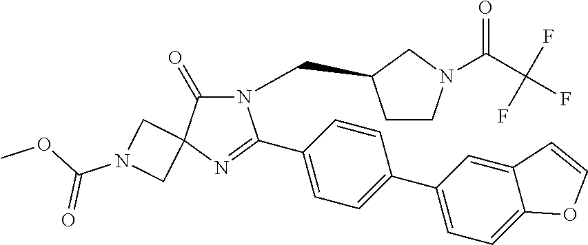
N1(CC2CCN(C(C(F)(F)F)=O)C2)C(=O)C2(N=C1C1=CC=C(C3=CC=C4C(=C3)C=CO4)C=C1)CN(C(OC)=O)C2
